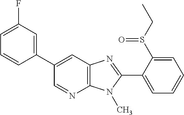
C12=C(N(C)C(C3=CC=CC=C3S(CC)=O)=N1)N=CC(C1=CC(F)=CC=C1)=C2
